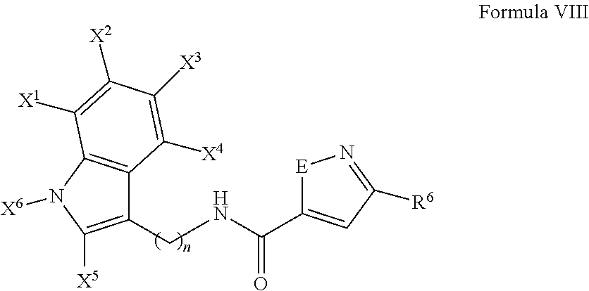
C1(CNC(=O)C2=CC([R6])=N[E]2)=C([X5])N([X6])C2=C1C([X4])=C([X3])C([X2])=C2[X1]
